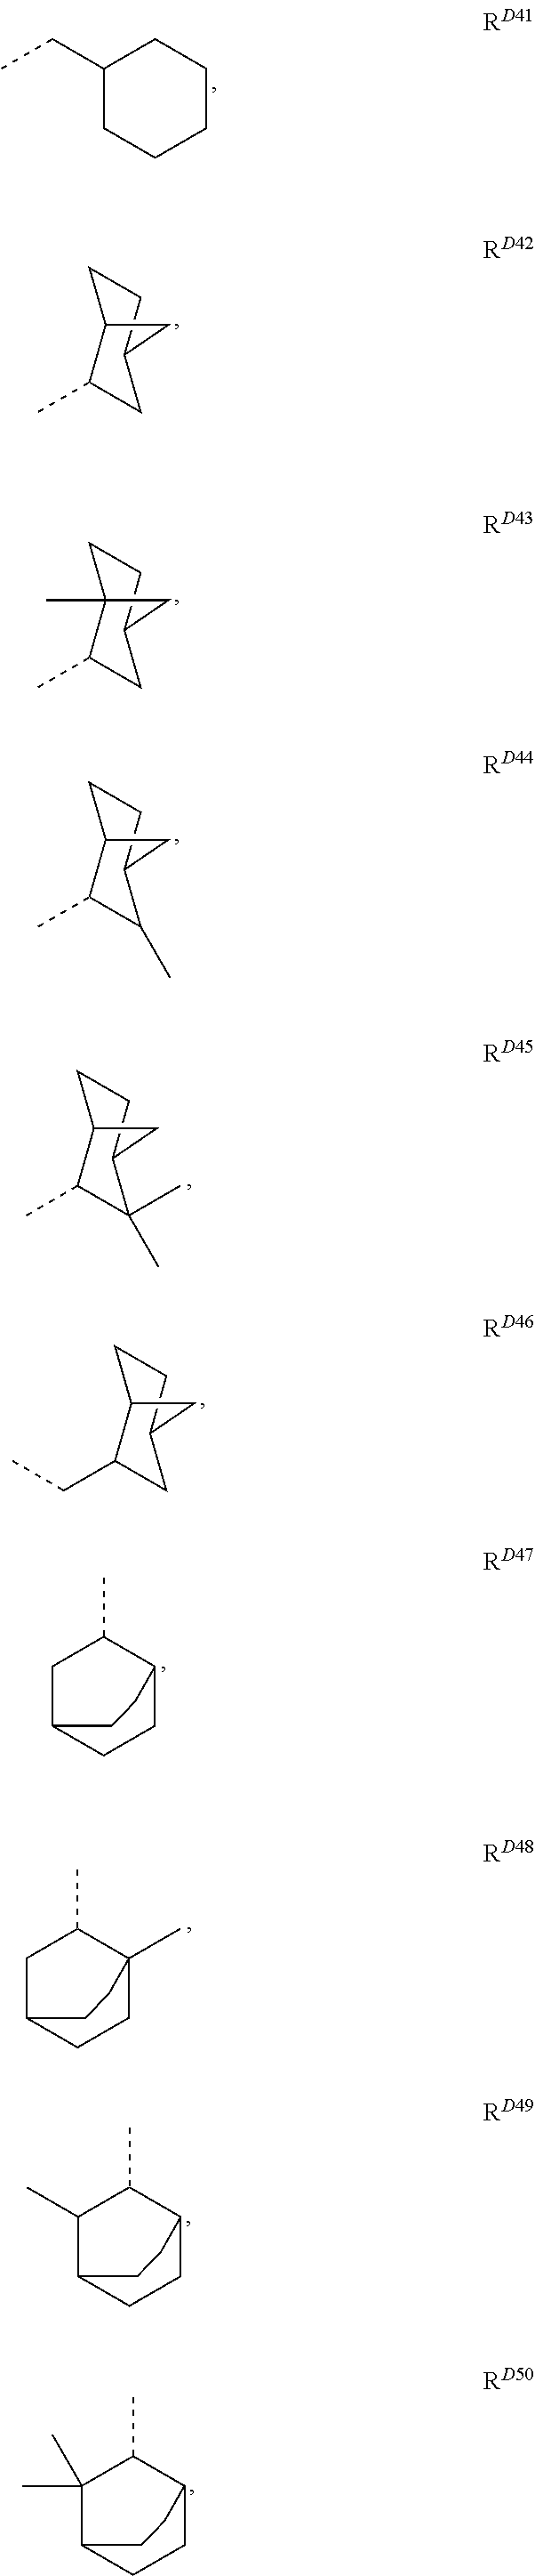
C1CCCC(CC)C1.C1CC2C(C)CC1C2.C1CC2(C)C(C)CC1C2.C1CC2C(C)C(C)C1C2.C1CC2C(C)C(C)(C)C1C2.C1CC2C(CC)CC1C2.C1C2CCC(C1C)CC2.C1C2CCC(C)(C1C)CC2.C1(C)C2CCC(C1C)CC2.C1(C)(C)C2CCC(C1C)CC2
